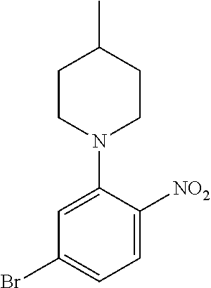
C1CN(C2=CC(Br)=CC=C2[NO2])CCC1C
